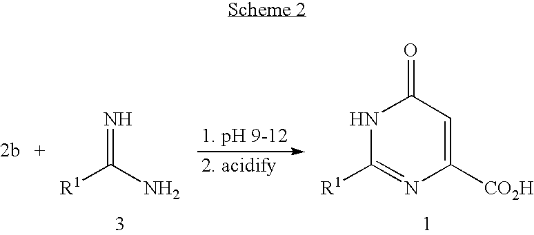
[R1]C(N)=N.N1C([R1])=NC([CO2H])=CC1=O
